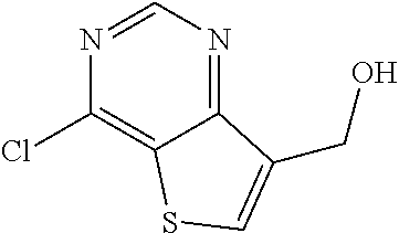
C12=NC=NC(Cl)=C1SC=C2CO
